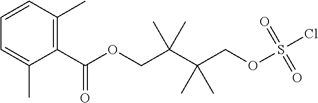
C1(C(OCC(C(COS(=O)(=O)Cl)(C)C)(C)C)=O)=C(C)C=CC=C1C
